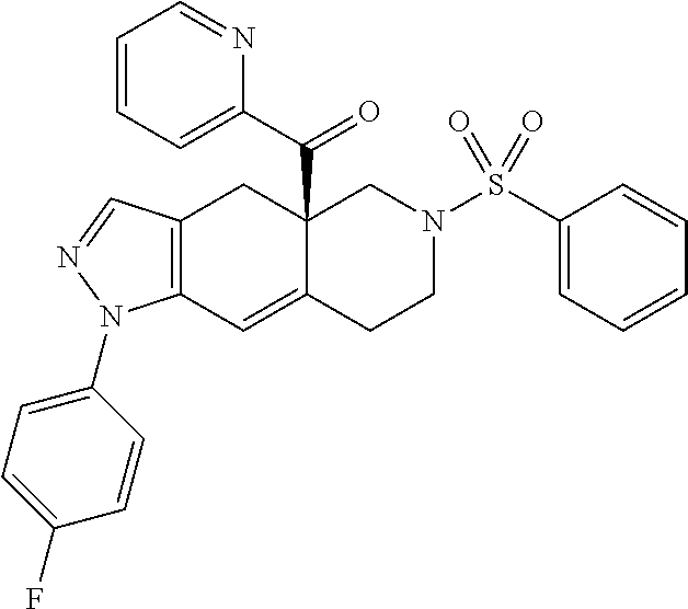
C12=C(C=NN1C1=CC=C(F)C=C1)CC1(C(C3=CC=CC=N3)=O)C(=C2)CCN(S(C2=CC=CC=C2)(=O)=O)C1
